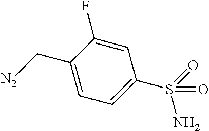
C1=C(F)C(C[N2])=CC=C1S(=O)(N)=O
